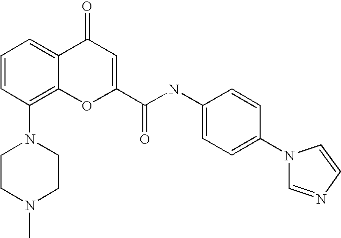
C1=CC(N2CCN(C)CC2)=C2C(=C1)C(=O)C=C(C(NC1=CC=C(N3C=NC=C3)C=C1)=O)O2
